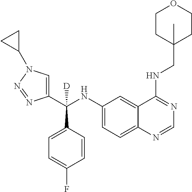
C1(NC(C2=CN(C3CC3)N=N2)(C2=CC=C(F)C=C2)[D])=CC=C2C(=C1)C(NCC1(C)CCOCC1)=NC=N2
